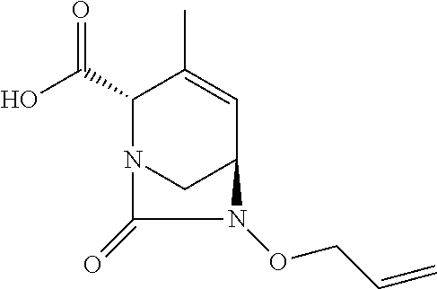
OC(C1N2CC(C=C1C)N(OCC=C)C2=O)=O
